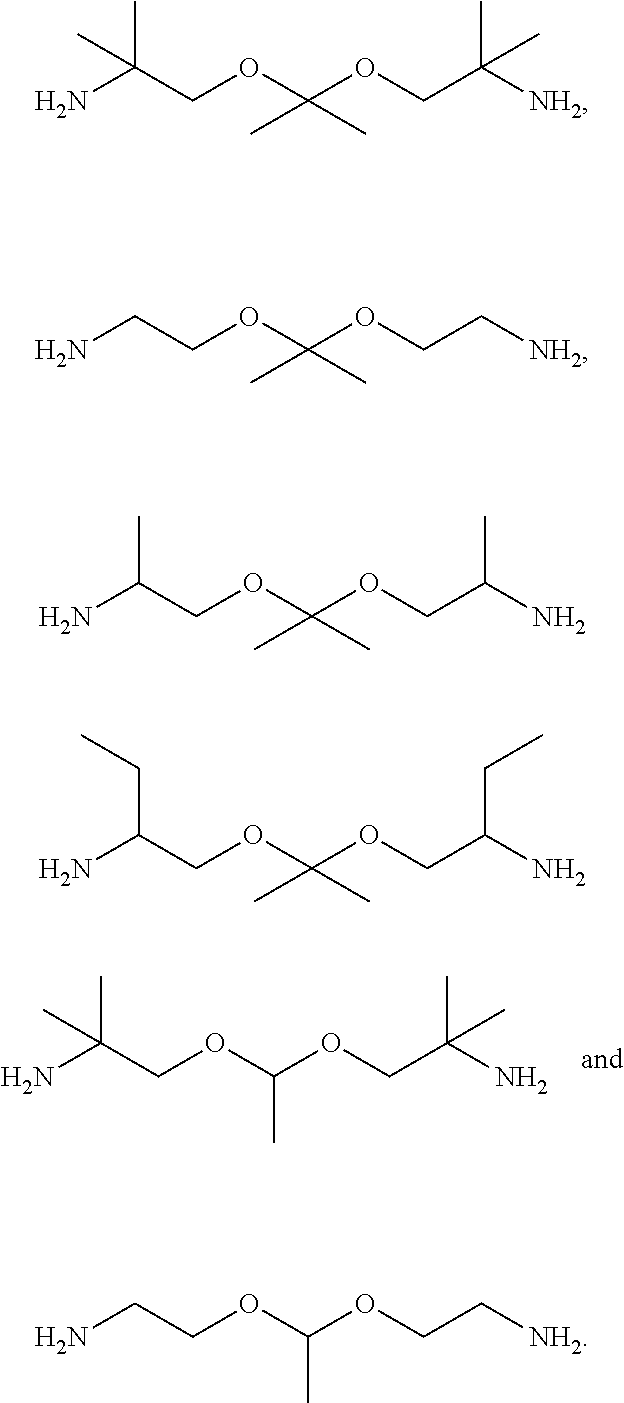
NC(COC(OCC(N)(C)C)C)(C)C.NC(COC(OCC([NH2])(C)C)(C)C)(C)C.NCCOC(OCC[NH2])(C)C.NC(COC(OCC(N)C)(C)C)C.NC(COC(OCC(N)CC)(C)C)CC.NCCOC(OCC[NH2])C
